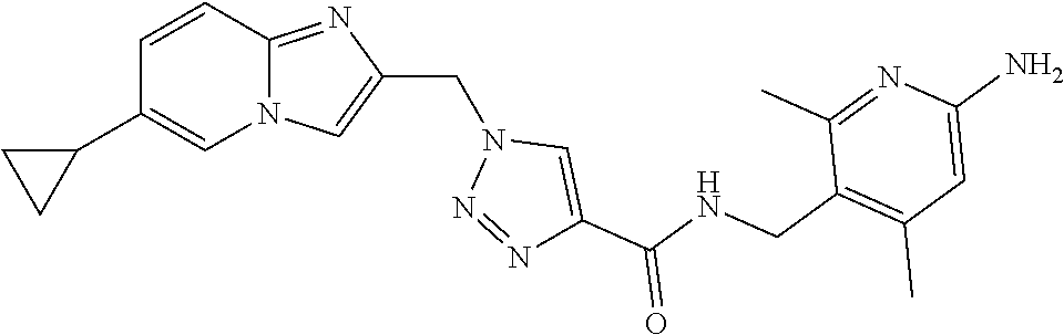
N12C(=NC(CN3N=NC(C(NCC4=C(C)C=C(N)N=C4C)=O)=C3)=C1)C=CC(C1CC1)=C2
